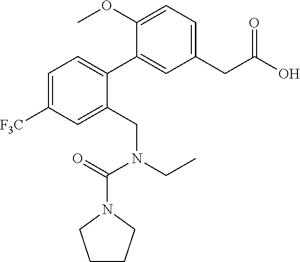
C1(CC(O)=O)=CC=C(OC)C(C2=CC=C([F3C])C=C2CN(CC)C(=O)N2CCCC2)=C1
